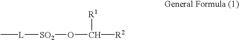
C[L][SO2]OC([R2])[R1]
